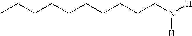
CCCCCCCCCCN([H])[H]
